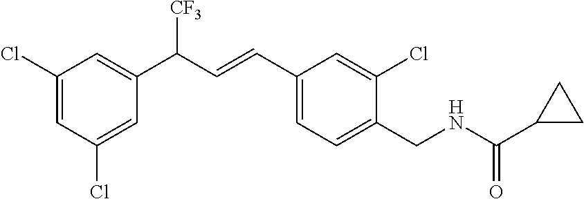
C1(Cl)=CC(Cl)=CC(C(C=CC2=CC=C(CNC(=O)C3CC3)C(Cl)=C2)[CF3])=C1
